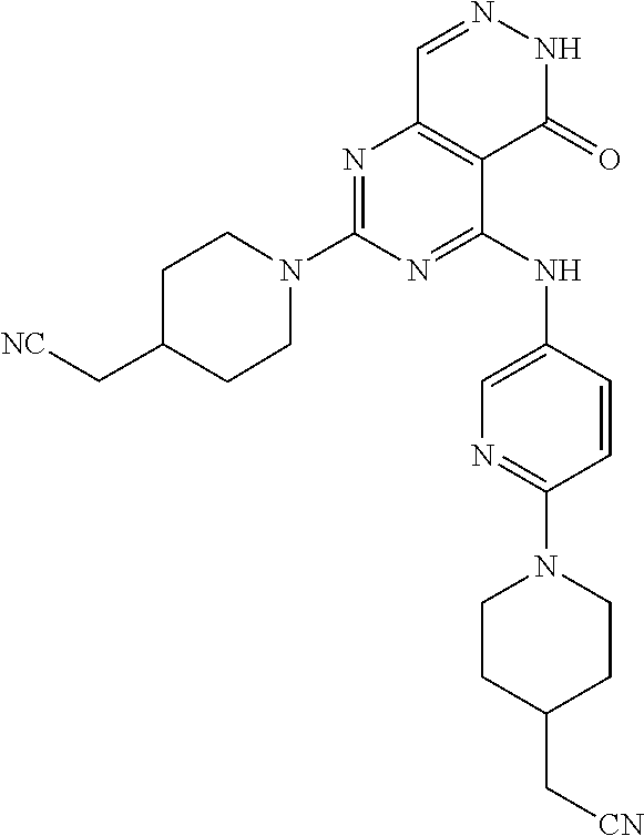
N1=C(NC2=CN=C(N3CCC(C[CN])CC3)C=C2)C2=C(N=C1N1CCC(C[NC])CC1)C=NNC2=O
